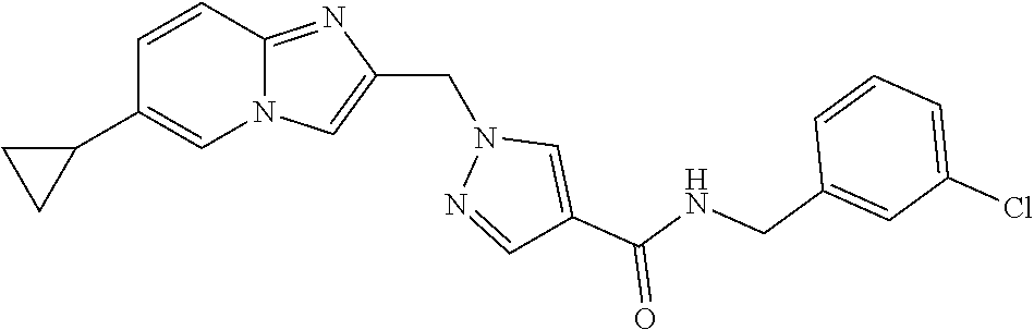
N12C(=NC(CN3N=CC(C(NCC4=CC(Cl)=CC=C4)=O)=C3)=C1)C=CC(C1CC1)=C2
